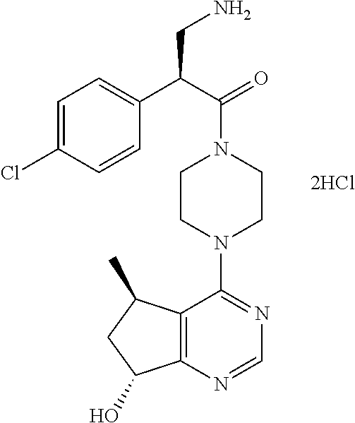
C1=C(Cl)C=CC(C(CN)C(N2CCN(C3=NC=NC4=C3C(C)CC4O)CC2)=O)=C1
